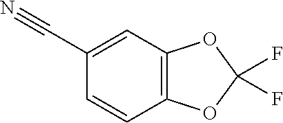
C12=C(C=C(C#N)C=C1)OC(F)(F)O2
